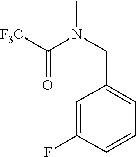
C1=C(CN(C)C([F3C])=O)C=C(F)C=C1
